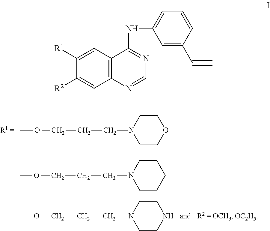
C1CN(CCCOC)CCO1.C1CN(CCCOC)CCN1.C12=C(N=CN=C1NC1=CC=CC(C#C)=C1)C=C([R2])C([R1])=C2.C1CN(CCCOC)CCC1
